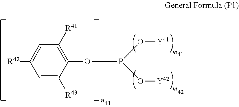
[R42]C1=CC([R41])=C(OP(O[Y41])O[Y42])C([R43])=C1
